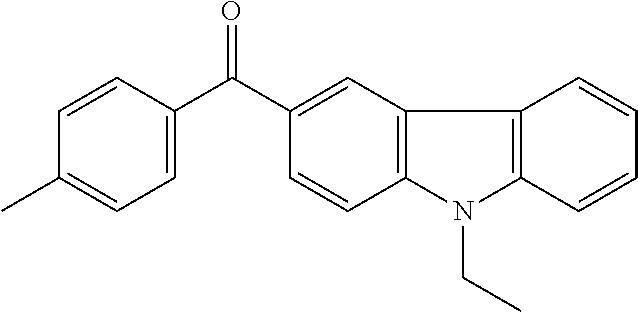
C1=CC2=C(C=C1)C1=C(N2CC)C=CC(C(C2=CC=C(C)C=C2)=O)=C1
